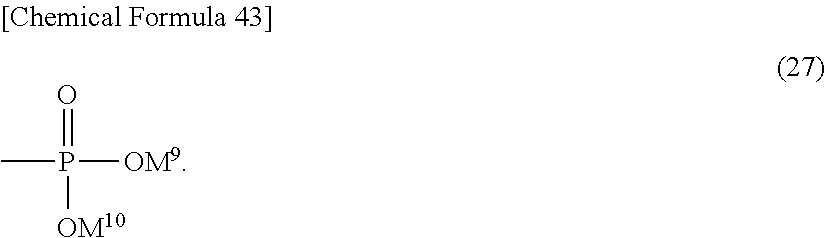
O=P([OM10])([OM9])C
